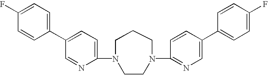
C1(N2CCCN(C3=NC=C(C4=CC=C(F)C=C4)C=C3)CC2)=CC=C(C2=CC=C(F)C=C2)C=N1
